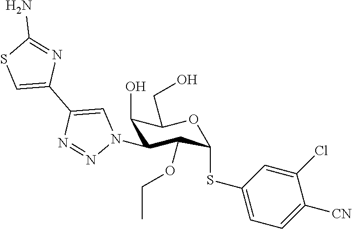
C1(O)C(N2C=C(C3=CSC(N)=N3)N=N2)C(OCC)C(SC2=CC=C([CN])C(Cl)=C2)OC1CO
